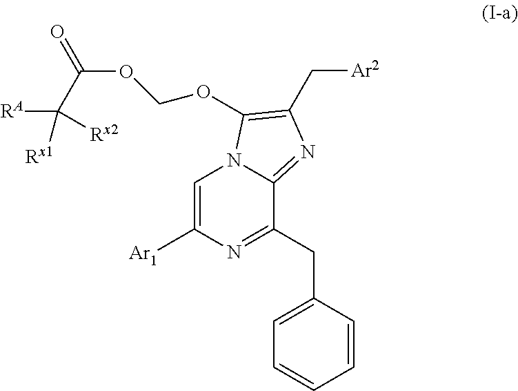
C1=C([Ar1])N=C(CC2=CC=CC=C2)C2=NC(C[Ar2])=C(OCOC(=O)C([RA])([Rx1])[Rx2])N12
